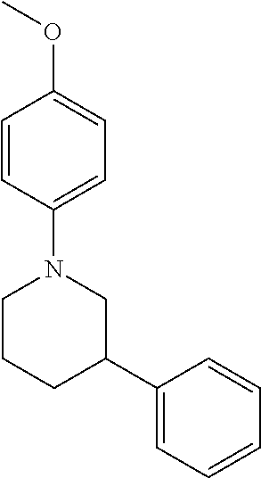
C1=CC(OC)=CC=C1N1CCCC(C2=CC=CC=C2)C1
